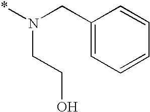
C1(CN(CCO)*)=CC=CC=C1
